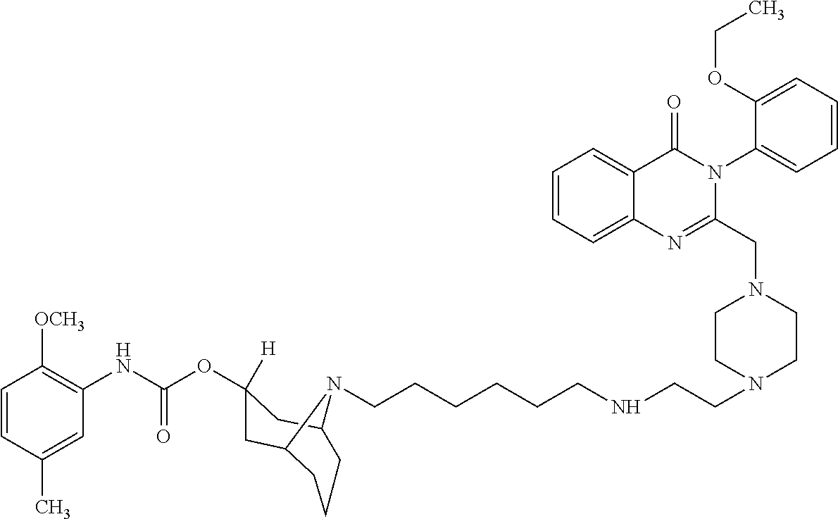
C1=CC(C)=CC(NC(OC2([H])CC3CCCC(C2)N3CCCCCCNCCN2CCN(CC3=NC4=CC=CC=C4C(=O)N3C3=CC=CC=C3OCC)CC2)=O)=C1[OCH3]
